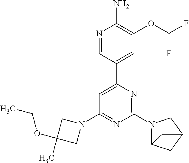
N1=CC(C2=CC(N3CC(OCC)(C)C3)=NC(N3C4CC(C3)C4)=N2)=CC(OC(F)F)=C1N
